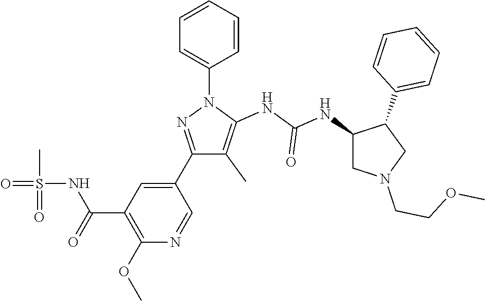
C1(C2=NN(C3=CC=CC=C3)C(NC(NC3CN(CCOC)CC3C3=CC=CC=C3)=O)=C2C)=CC(C(=O)NS(C)(=O)=O)=C(OC)N=C1
